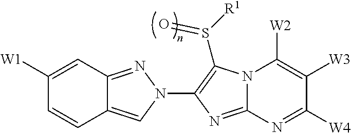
C1([W1])=CC2=NN(C3=C(S([R1])=O)N4C(=N3)N=C([W4])C([W3])=C4[W2])C=C2C=C1
